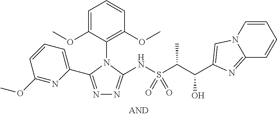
C1=C(OC)C(N2C(C3=CC=CC(OC)=N3)=NN=C2NS(C(C)C(O)C2=CN3C=CC=CC3=N2)(=O)=O)=C(OC)C=C1
